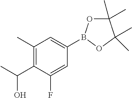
C1(C)(C)OB(C2=CC(C)=C(C(C)O)C(F)=C2)OC1(C)C
